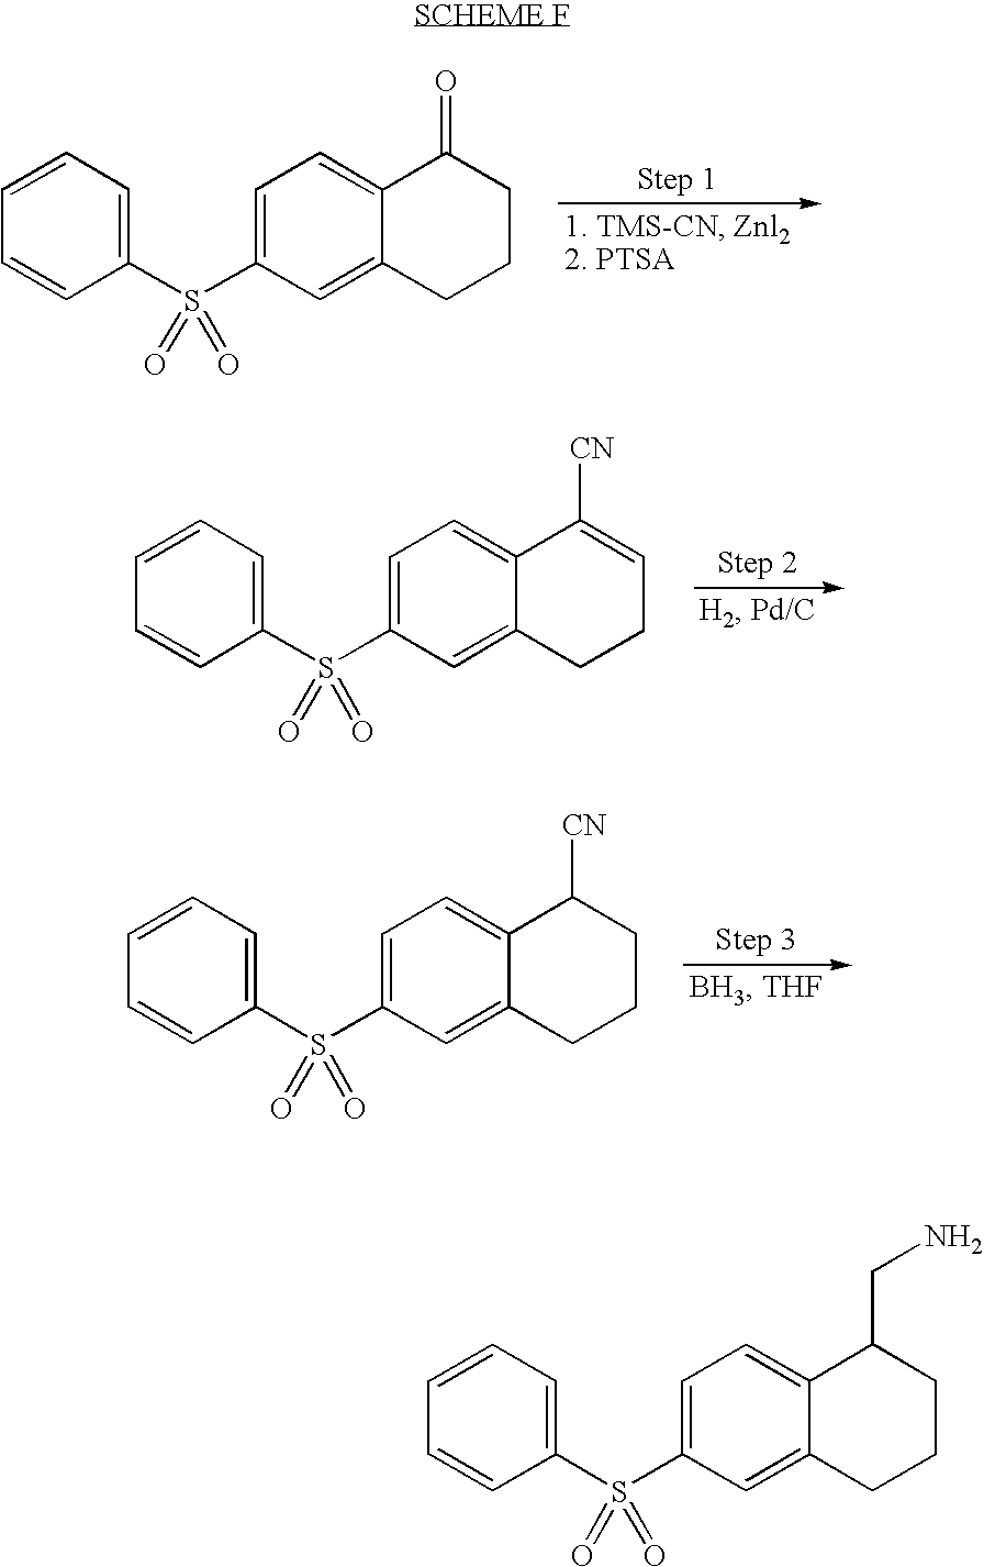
C1=CC=C(S(C2=CC=C3C(=C2)CCCC3=O)(=O)=O)C=C1.C1=CC=C(S(C2=CC=C3C(=C2)CCC=C3[CN])(=O)=O)C=C1.C1=CC=C(S(C2=CC=C3C(=C2)CCCC3[CN])(=O)=O)C=C1.C1=CC=C(S(C2=CC=C3C(=C2)CCCC3CN)(=O)=O)C=C1
